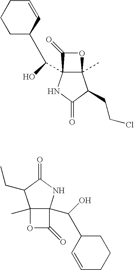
C1CCC=CC1C(C12C(C)(C(CCCl)C(=O)N1)OC2=O)O.C12(C)C(C(C3C=CCCC3)O)(NC(=O)C1CC)C(=O)O2
